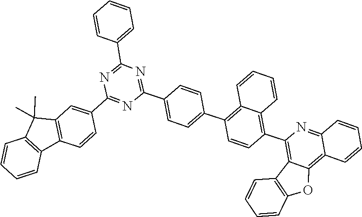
C1=CC=C(C2=NC(C3=CC4=C(C=C3)C3=C(C4(C)C)C=CC=C3)=NC(C3=CC=C(C4=C5C=CC=CC5=C(C5=C6C7=C(OC6=C6C(=N5)C=CC=C6)C=CC=C7)C=C4)C=C3)=N2)C=C1
